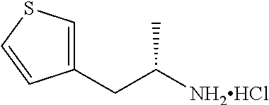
C1(CC(C)[NH2HCl])=CSC=C1
